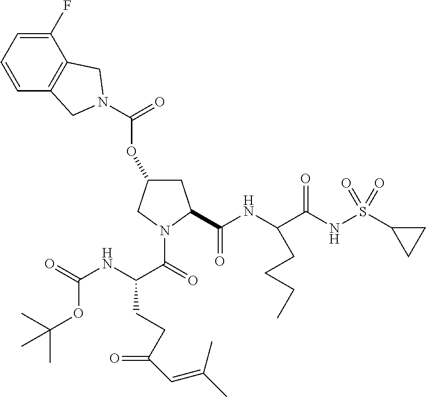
C1=CC=C(F)C2=C1CN(C(=O)OC1CC(C(NC(C(NS(C3CC3)(=O)=O)=O)CCCC)=O)N(C(C(NC(=O)OC(C)(C)C)CCC(=O)C=C(C)C)=O)C1)C2
